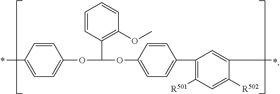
C1=CC(C)=CC=C1OC(OC1=CC=C(C2=C([R501])C=C([R502])C(C)=C2)C=C1)C1=C(OC)C=CC=C1
